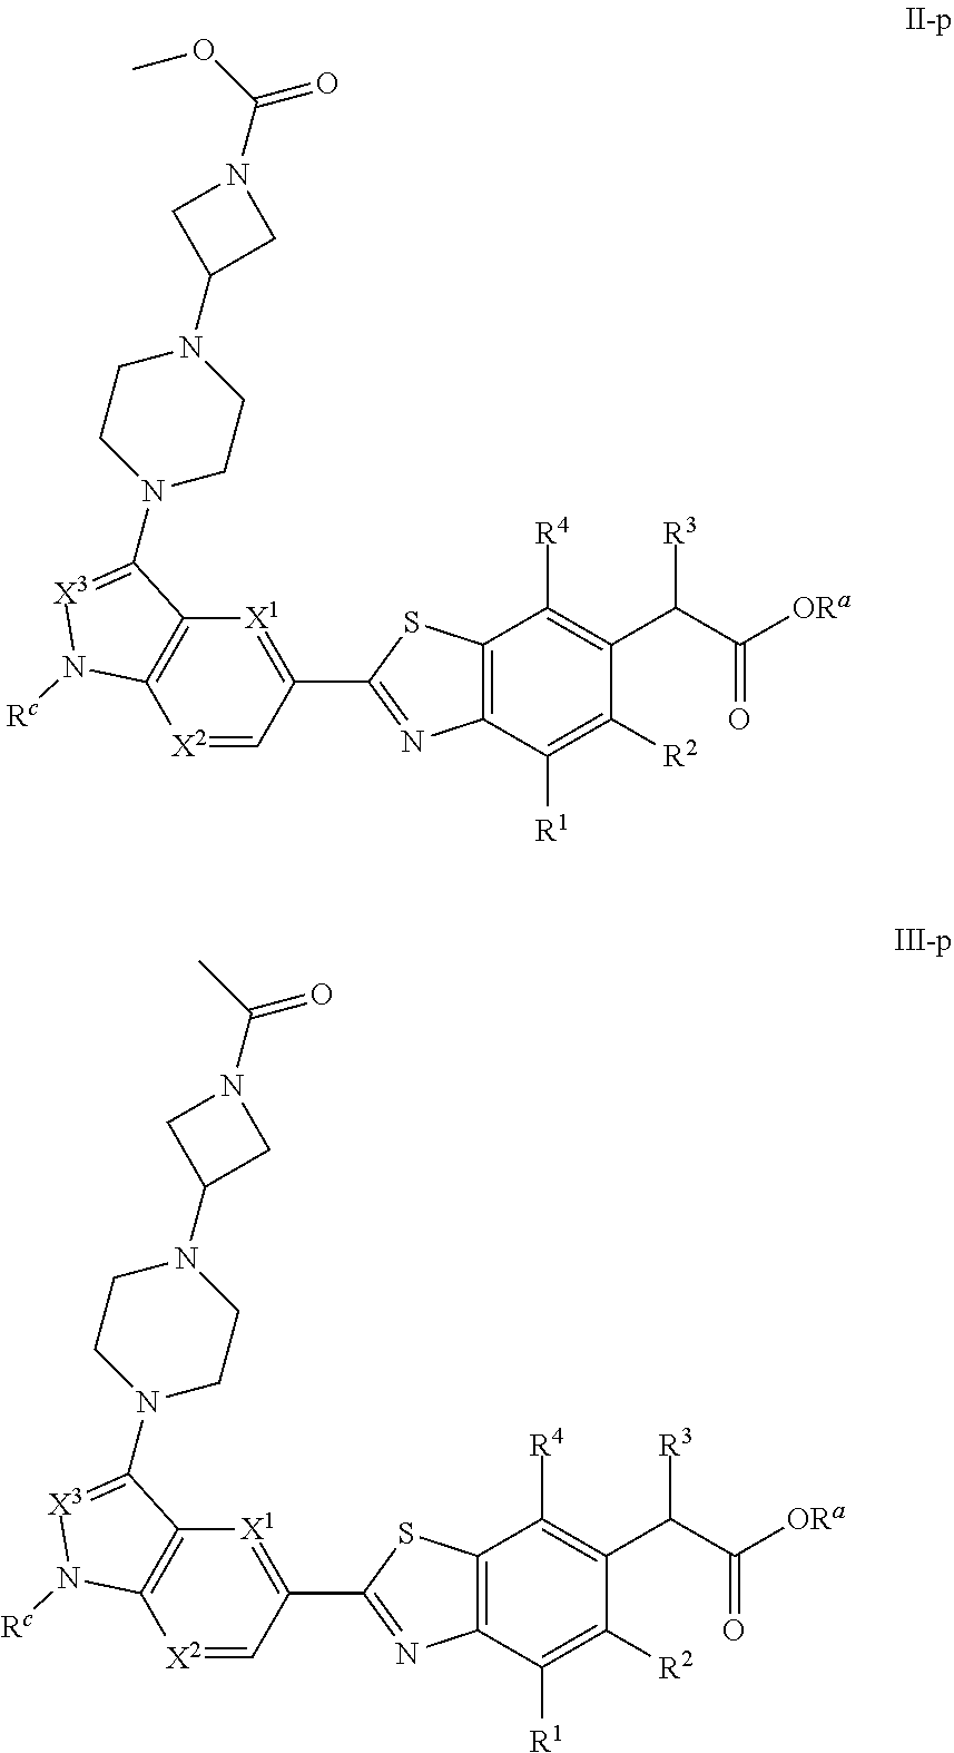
C12=C(C([R1])=C([R2])C(C(C(=O)[ORa])[R3])=C1[R4])N=C(C1=[X1]C3=C([X2]=C1)N([Rc])[X3]=C3N1CCN(C3CN(C(C)=O)C3)CC1)S2.C12=C(C([R1])=C([R2])C(C(C(=O)[ORa])[R3])=C1[R4])N=C(C1=[X1]C3=C([X2]=C1)N([Rc])[X3]=C3N1CCN(C3CN(C(OC)=O)C3)CC1)S2
